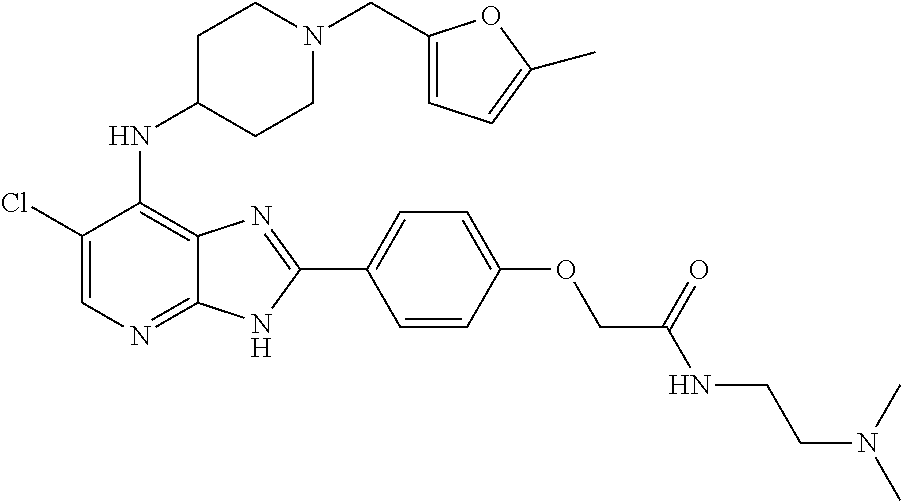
C1(Cl)=CN=C2C(=C1NC1CCN(CC3=CC=C(C)O3)CC1)N=C(C1=CC=C(OCC(NCCN(C)C)=O)C=C1)N2
